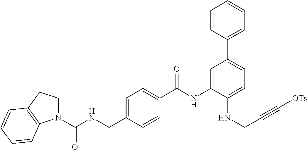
C1=C(CNC(N2CCC3=C2C=CC=C3)=O)C=CC(C(NC2=CC(C3=CC=CC=C3)=CC=C2NCC#C[OTs])=O)=C1
